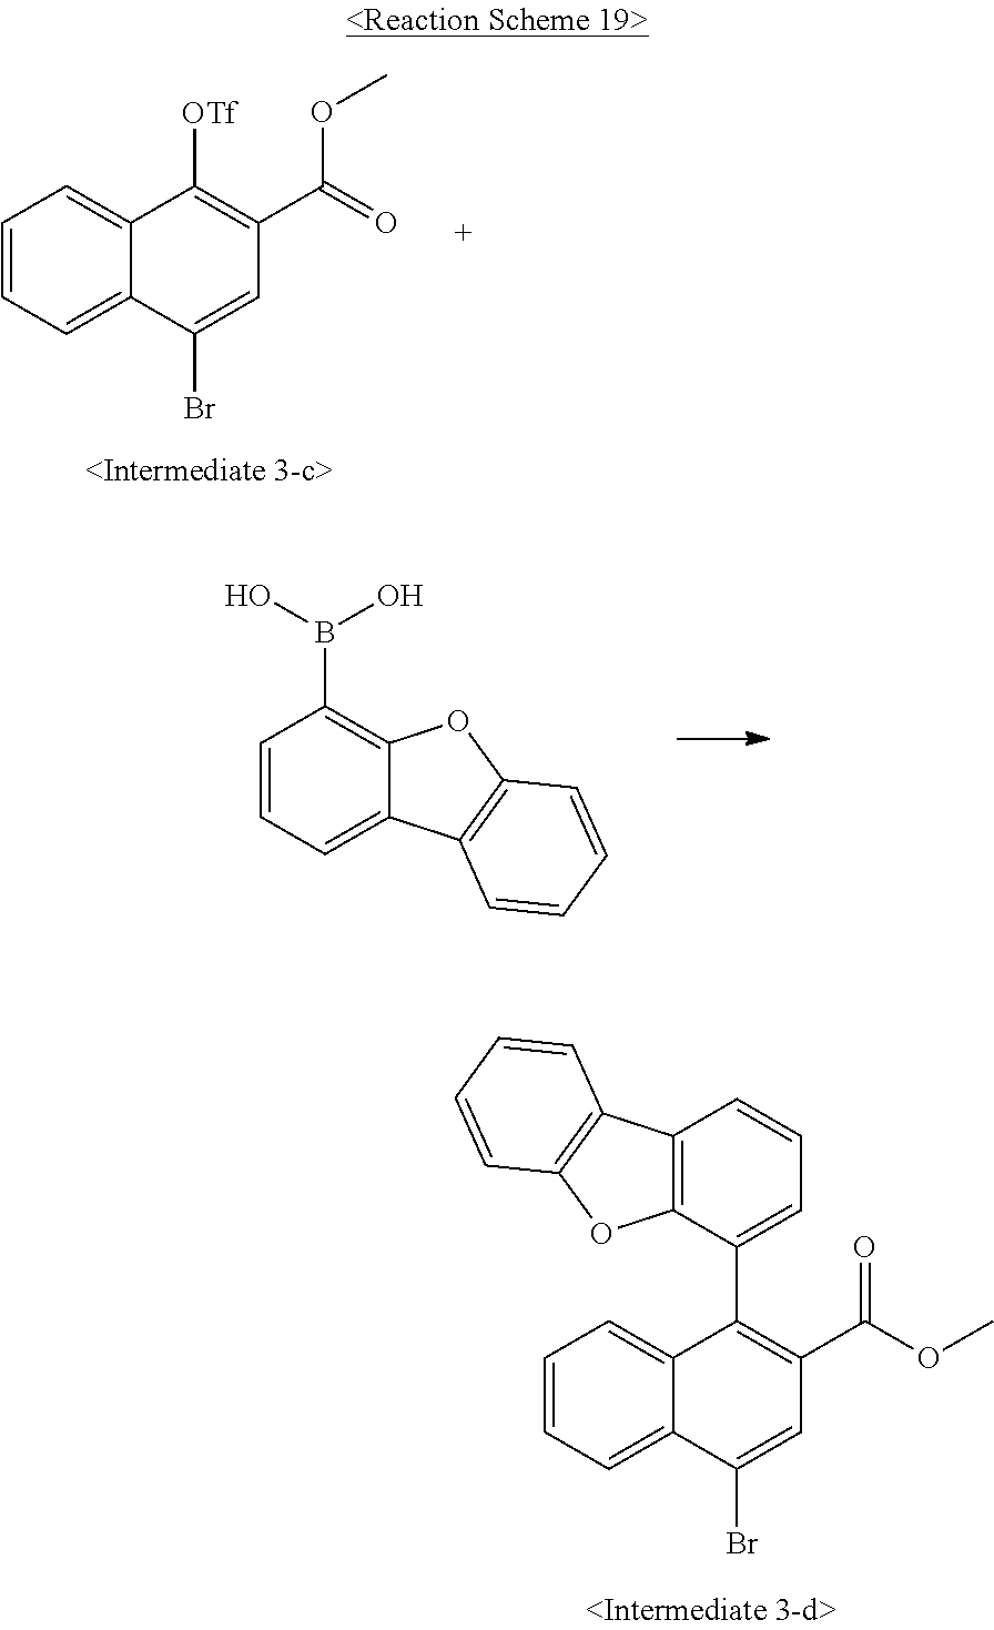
C1=CC=C2C(=C1)C([OTf])=C(C(=O)OC)C=C2Br.B(C1=C2C(=CC=C1)C1=C(O2)C=CC=C1)(O)O.C1=CC=C2C(=C1)C(C1=CC=CC3=C1OC1=C3C=CC=C1)=C(C(OC)=O)C=C2Br
